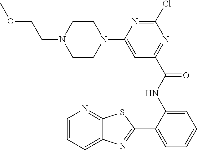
C1=CC=C2C(=N1)SC(C1=CC=CC=C1NC(C1=NC(Cl)=NC(N3CCN(CCOC)CC3)=C1)=O)=N2
